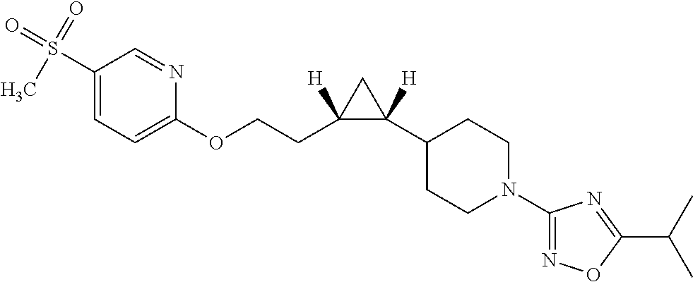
C1(S(=O)(=O)C)=CC=C(OCCC2([H])C([H])(C3CCN(C4=NOC(C(C)C)=N4)CC3)C2)N=C1
